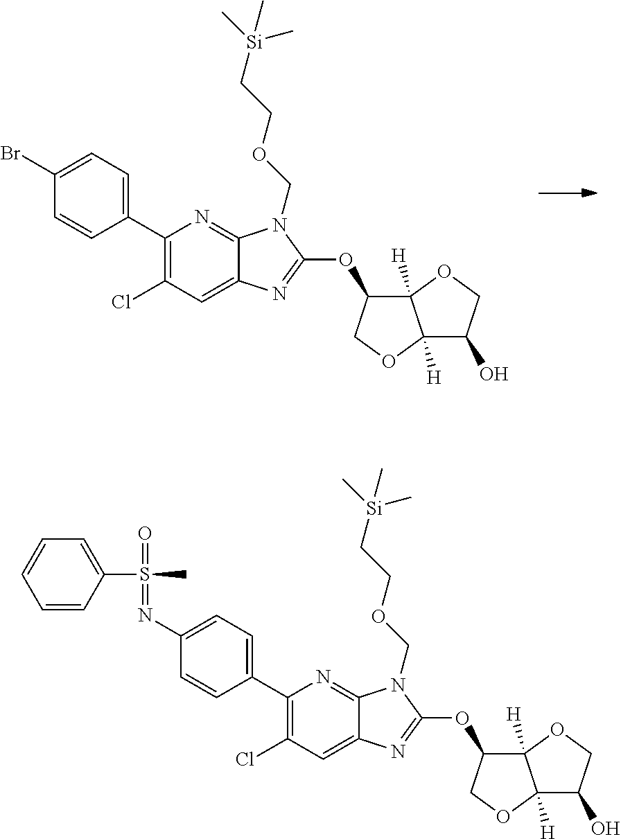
BrC1=CC=C(C2=C(Cl)C=C3C(=N2)N(COCC[Si](C)(C)C)C(OC2C4([H])C([H])(OC2)C(O)CO4)=N3)C=C1.C1=CC(C2=C(Cl)C=C3C(=N2)N(COCC[Si](C)(C)C)C(OC2C4([H])C([H])(OC2)C(O)CO4)=N3)=CC=C1N=S(C1=CC=CC=C1)(C)=O
